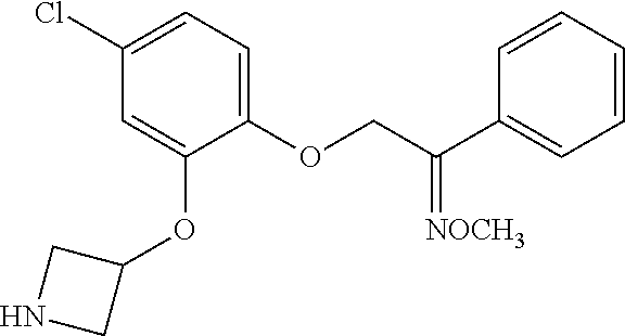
C1(Cl)=CC=C(OCC(C2=CC=CC=C2)=[NOCH3])C(OC2CNC2)=C1
